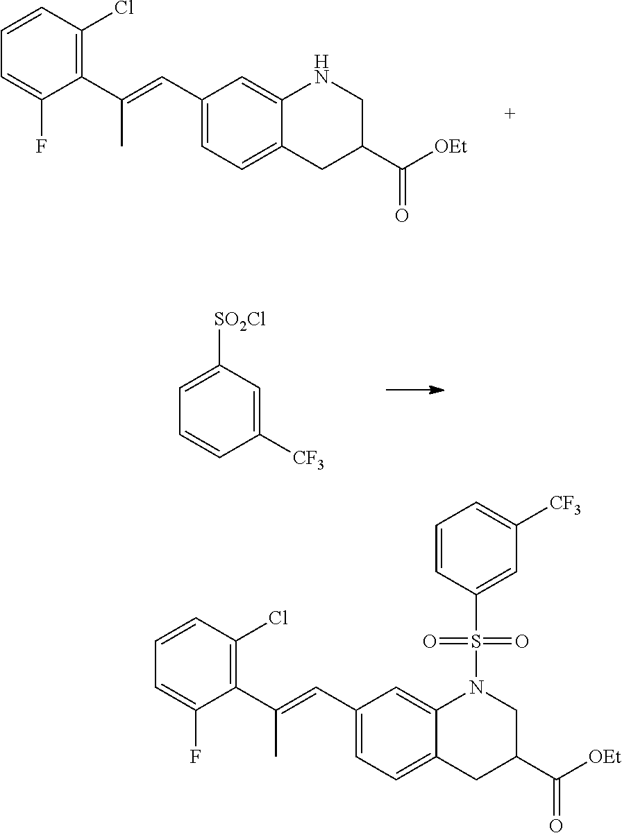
C1(C=C(C2=C(Cl)C=CC=C2F)C)=CC=C2C(=C1)NCC(C([OEt])=O)C2.C1([CF3])=CC([SO2Cl])=CC=C1.C1(C=C(C2=C(Cl)C=CC=C2F)C)=CC=C2C(=C1)N(S(=O)(=O)C1=CC([CF3])=CC=C1)CC(C([OEt])=O)C2
